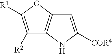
C1([R2])=C([R1])OC2=C1NC([COR4])=C2
